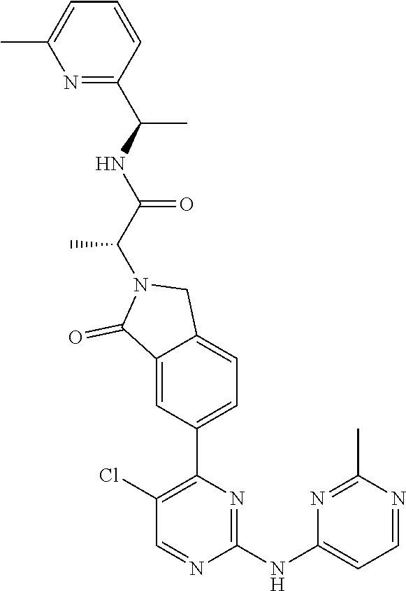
C1=CC(C(NC(C(N2C(=O)C3=CC(C4=C(Cl)C=NC(NC5=CC=NC(C)=N5)=N4)=CC=C3C2)C)=O)C)=NC(C)=C1
